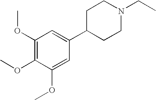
C1(OC)=C(OC)C(OC)=CC(C2CCN(CC)CC2)=C1
